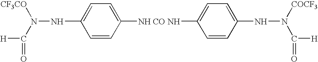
N(NC1=CC=C([NH CO NH]C2=CC=C(NN(C([H])=O)[COCF3])C=C2)C=C1)([CF3CO])C([H])=O
